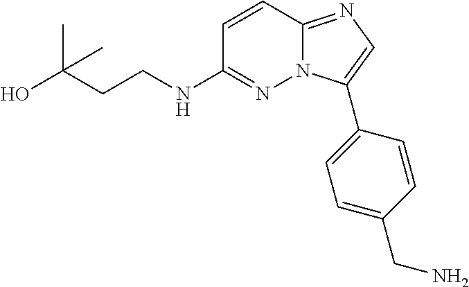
C1=CC2=NC=C(C3=CC=C(CN)C=C3)N2N=C1NCCC(O)(C)C
